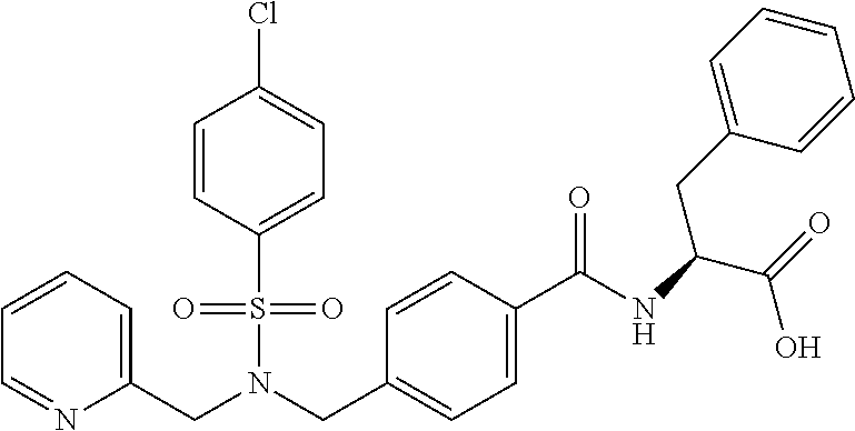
C1=CC=C(CN(S(=O)(=O)C2=CC=C(Cl)C=C2)CC2=CC=C(C(=O)NC(C(=O)O)CC3=CC=CC=C3)C=C2)N=C1
